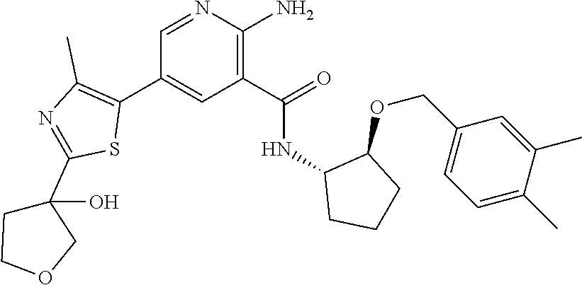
N1=CC(C2=C(C)N=C(C3(O)CCOC3)S2)=CC(C(=O)NC2CCCC2OCC2=CC=C(C)C(C)=C2)=C1N
